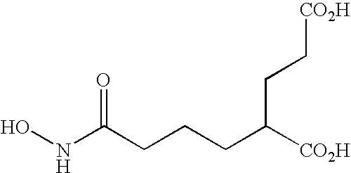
ONC(CCCC([CO2H])CC[CO2H])=O
